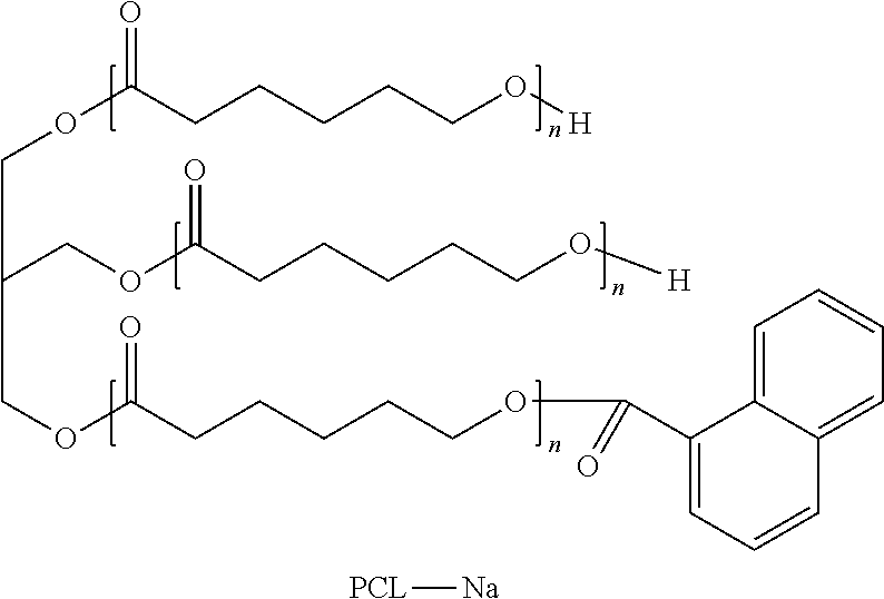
O(C(CCCCCO[H])=O)CC(COC(CCCCCO[H])=O)COC(CCCCCOC(C1=CC=CC2=CC=CC=C21)=O)=O.[PCL][Na]
